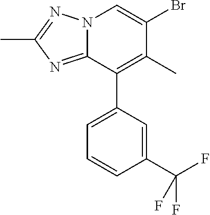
N12C(=NC(C)=N1)C(C1=CC=CC(C(F)(F)F)=C1)=C(C)C(Br)=C2
